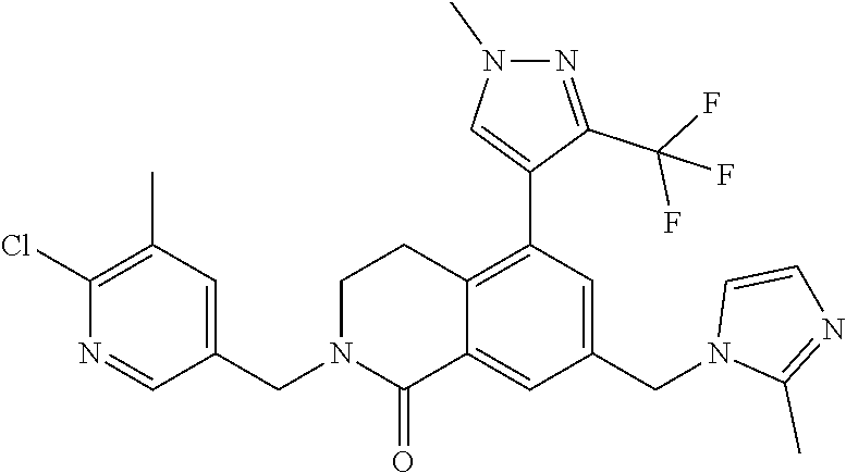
C1(Cl)=C(C)C=C(CN2CCC3=C(C4=CN(C)N=C4C(F)(F)F)C=C(CN4C(C)=NC=C4)C=C3C2=O)C=N1
